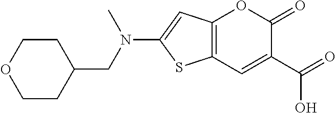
C12=C(C=C(C(=O)O)C(=O)O1)SC(N(CC1CCOCC1)C)=C2
